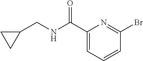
C1(CNC(C2=CC=CC(Br)=N2)=O)CC1
